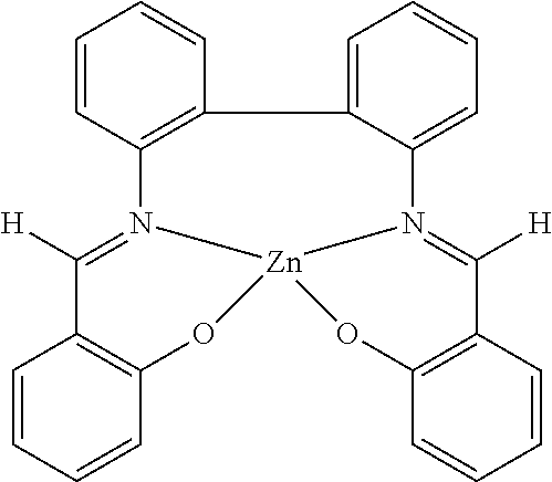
C1=CC2=C(C=C1)C1=CC=CC=C1N1=C([H])C3=C(C=CC=C3)O[Zn]13N2=C([H])C1=C(C=CC=C1)O3
